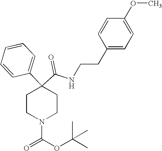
C(CNC(C1(C2=CC=CC=C2)CCN(C(OC(C)(C)C)=O)CC1)=O)C1=CC=C(OC)C=C1
